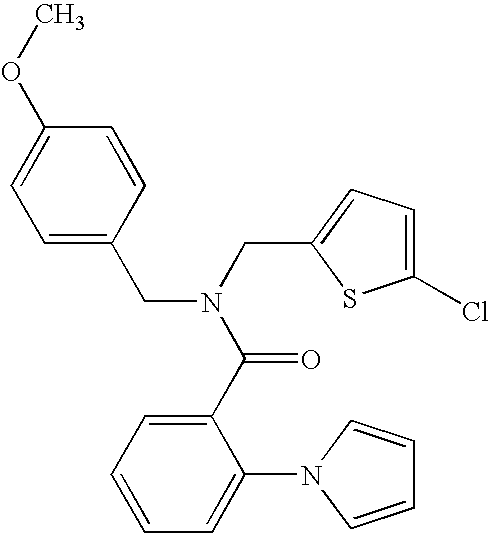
C1=C(CN(CC2=CC=C(Cl)S2)C(C2=CC=CC=C2N2C=CC=C2)=O)C=CC(OC)=C1
